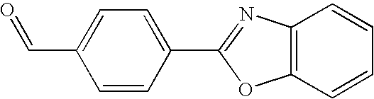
C12=C(C=CC=C1)OC(C1=CC=C(C=O)C=C1)=N2
